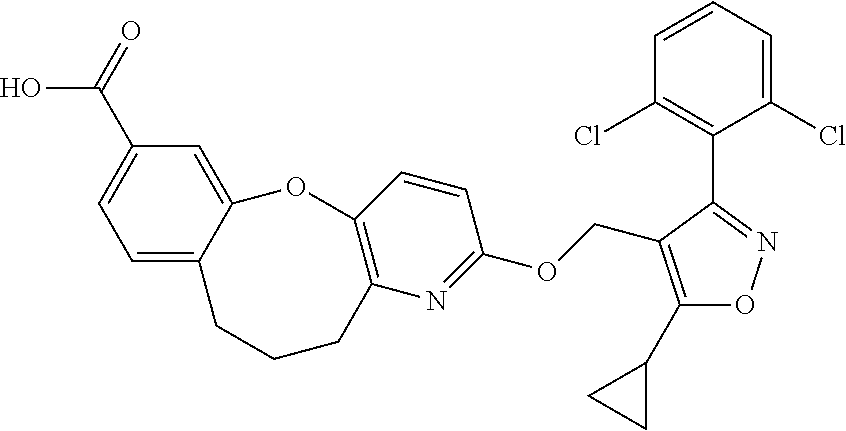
O(CC1=C(C2CC2)ON=C1C1=C(Cl)C=CC=C1Cl)C1=NC2=C(OC3=CC(C(=O)O)=CC=C3CCC2)C=C1
